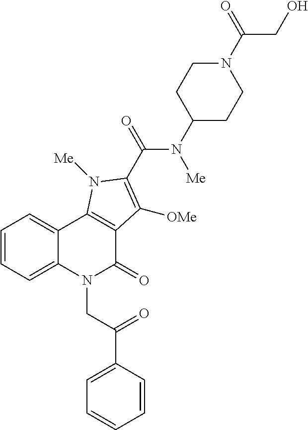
C1=CC=C2C(=C1)C1=C(C(=O)N2CC(=O)C2=CC=CC=C2)C([OMe])=C(C(N([Me])C2CCN(C(CO)=O)CC2)=O)N1[Me]
